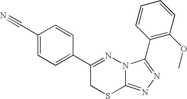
C1=C(C#N)C=CC(C2=NN3C(=NN=C3C3=C(OC)C=CC=C3)SC2)=C1
